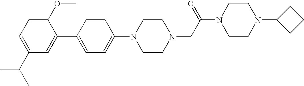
C1(N2CCN(CC(N3CCN(C4CCC4)CC3)=O)CC2)=CC=C(C2=CC(C(C)C)=CC=C2OC)C=C1
